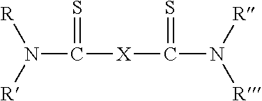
N(C([X]C(N([R])[R])=S)=S)([R])[R]
